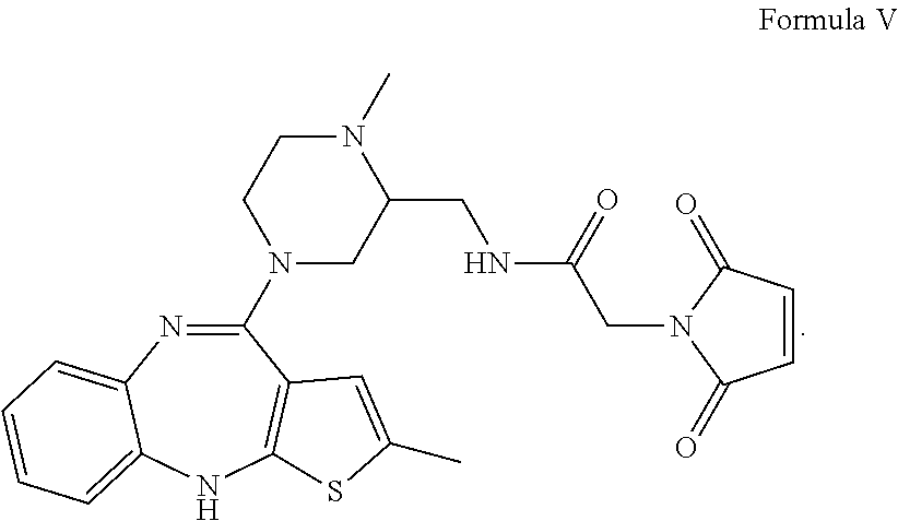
C1(N2CC(CNC(CN3C(=O)C=CC3=O)=O)N(C)CC2)=NC2=CC=CC=C2NC2=C1C=C(C)S2
